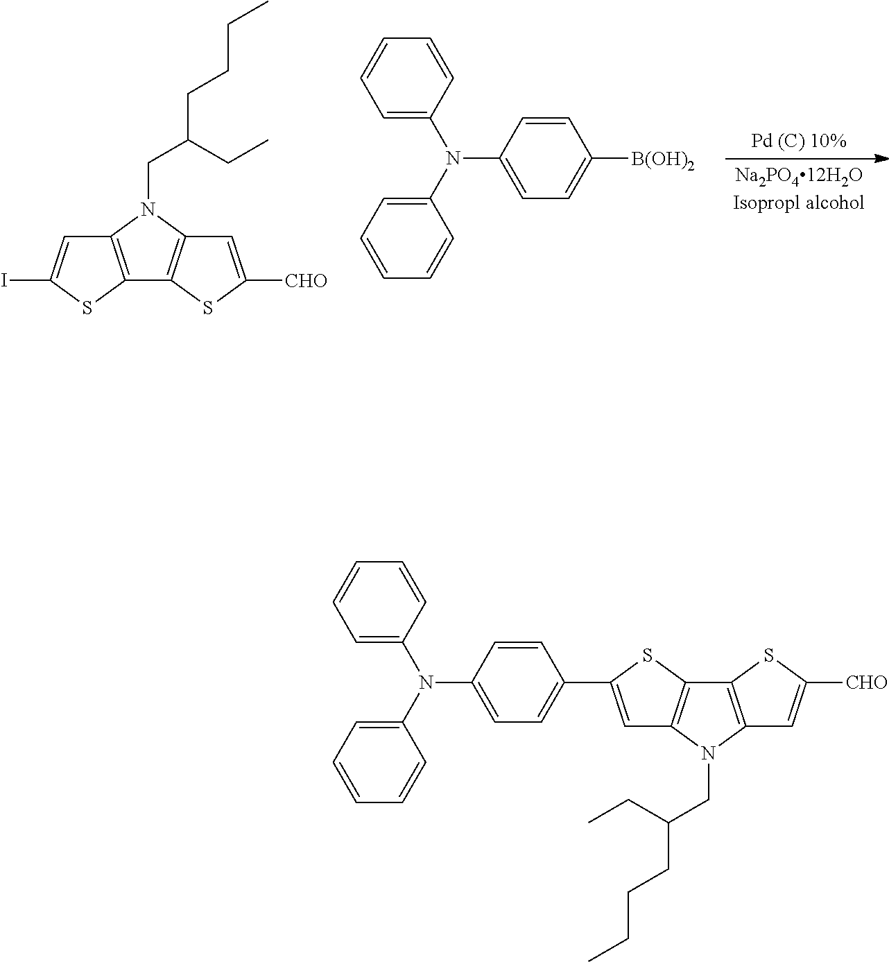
C12=C(N(CC(CCCC)CC)C3=C1SC([CHO])=C3)C=C(I)S2.C1=CC=CC=C1N(C1=CC=CC=C1)C1=CC=C([B(OH)2])C=C1.C1=CC=CC=C1N(C1=CC=CC=C1)C1=CC=C(C2=CC3=C(C4=C(N3CC(CCCC)CC)C=C([CHO])S4)S2)C=C1
